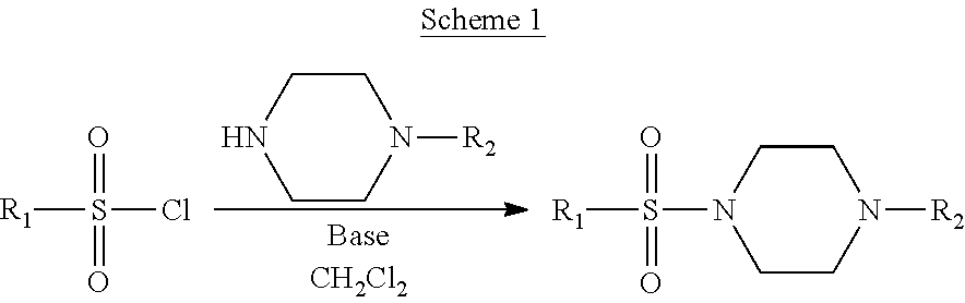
[R1]S(Cl)(=O)=O.N1([R2])CCNCC1.C1CN(S([R1])(=O)=O)CCN1[R2]
